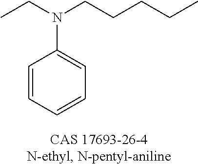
CCN(CCCCC)C1=CC=CC=C1
